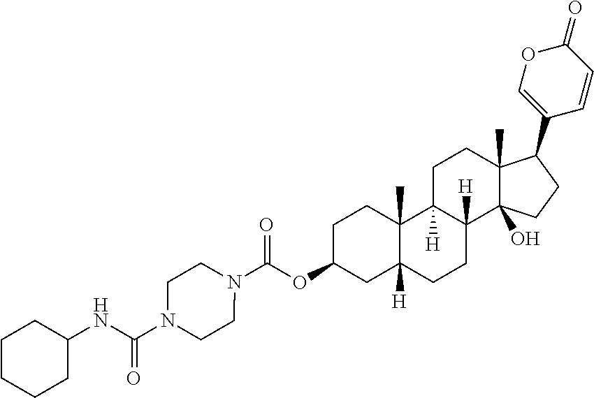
C(OC1CC2([H])C(C)(CC1)C1([H])C([H])(CC2)C2(O)C(C)(CC1)C(C1=COC(=O)C=C1)CC2)(=O)N1CCN(C(NC2CCCCC2)=O)CC1
